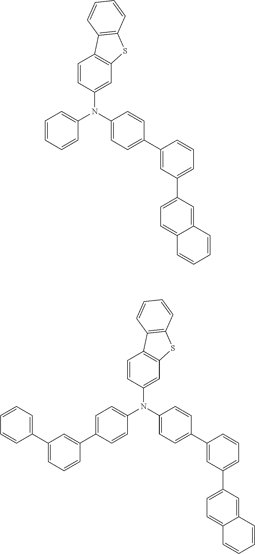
C1(N(C2=CC=C(C3=CC(C4=CC=C5C(=C4)C=CC=C5)=CC=C3)C=C2)C2=CC3=C(C=C2)C2=C(S3)C=CC=C2)=CC=CC=C1.C1(N(C2=CC=C(C3=CC(C4=CC=C5C(=C4)C=CC=C5)=CC=C3)C=C2)C2=CC3=C(C=C2)C2=C(S3)C=CC=C2)=CC=C(C2=CC(C3=CC=CC=C3)=CC=C2)C=C1
